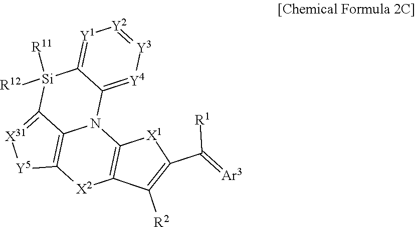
C12=C3C(=[X31][Y5]1)[Si]([R12])([R11])C1=[Y1][Y2]=[Y3][Y4]=C1N3C1=C([X2]2)C([R2])=C(C([R1])=[Ar3])[X1]1
